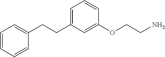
C1=CC=CC(CCC2=CC=CC(OCCN)=C2)=C1
